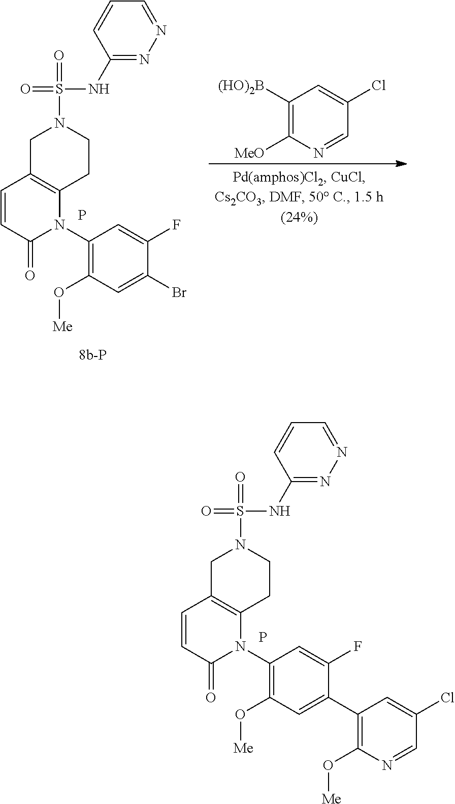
P.C1(N2C3=C(C=CC2=O)CN(S(NC2=NN=CC=C2)(=O)=O)CC3)=C(O[Me])C=C(C2=C(O[Me])N=CC(Cl)=C2)C(F)=C1.C1(N2C3=C(C=CC2=O)CN(S(NC2=NN=CC=C2)(=O)=O)CC3)=C(O[Me])C=C(Br)C(F)=C1.P.C1([(HO)2B])=C([MeO])N=CC(Cl)=C1
